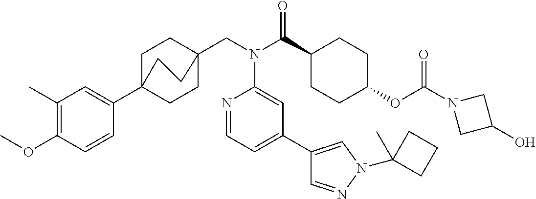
C1(C)=C(OC)C=CC(C23CCC(CN(C(C4CCC(OC(N5CC(O)C5)=O)CC4)=O)C4=CC(C5=CN(C6(C)CCC6)N=C5)=CC=N4)(CC2)CC3)=C1
